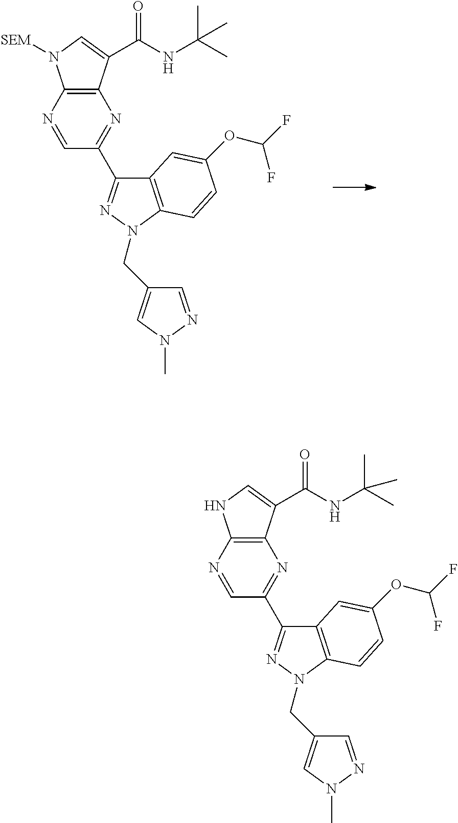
C12=C(N=CC(C3=NN(CC4=CN(C)N=C4)C4=C3C=C(OC(F)F)C=C4)=N1)N([SEM])C=C2C(NC(C)(C)C)=O.C12=C(N=CC(C3=NN(CC4=CN(C)N=C4)C4=C3C=C(OC(F)F)C=C4)=N1)NC=C2C(NC(C)(C)C)=O
